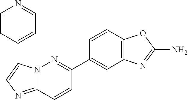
C12=NC=C(C3=CC=NC=C3)N1N=C(C1=CC3=C(C=C1)OC(N)=N3)C=C2
